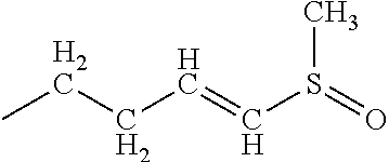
CCCC=CS(=O)C
